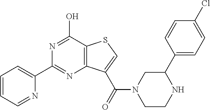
N1=C(O)C2=C(N=C1C1=CC=CC=N1)C(C(=O)N1CCNC(C3=CC=C(Cl)C=C3)C1)=CS2
